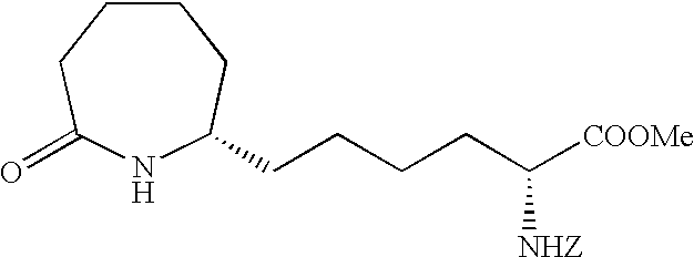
C1CCC(=O)NC(CCCCC([COOMe])[NHZ])C1
